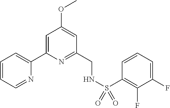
C1=CC=NC(C2=CC(OC)=CC(CNS(=O)(=O)C3=C(F)C(F)=CC=C3)=N2)=C1
